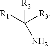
[R1]C([R3])([R2])N
